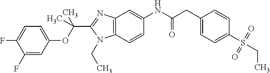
C1(OC(C2=NC3=C(N2CC)C=CC(NC(CC2=CC=C(S(=O)(=O)CC)C=C2)=O)=C3)(C)C)=CC=C(F)C(F)=C1
